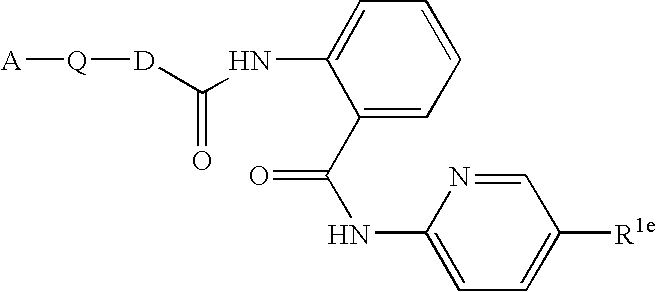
[Q]([A])[D]C(NC1=CC=CC=C1C(NC1=CC=C([R1e])C=N1)=O)=O
